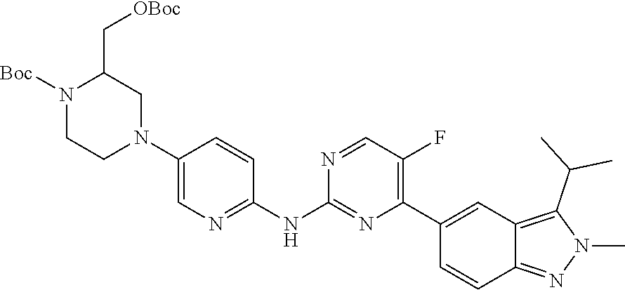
N1([Boc])CCN(C2=CN=C(NC3=NC(C4=CC5=C(C(C)C)N(C)N=C5C=C4)=C(F)C=N3)C=C2)CC1C[OBoc]
